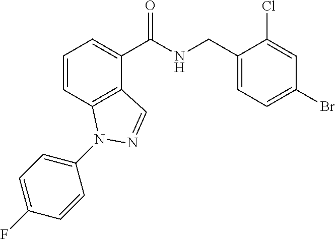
C1=CC2=C(C(C(NCC3=CC=C(Br)C=C3Cl)=O)=C1)C=NN2C1=CC=C(F)C=C1
